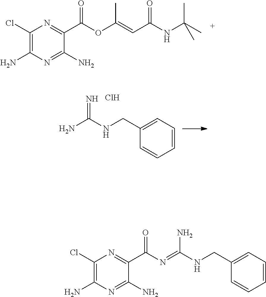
C1=CC=C(CNC(=N)N)C=C1.Cl.C1(Cl)=C(N)N=C(N)C(C(=O)N=C(N)NCC2=CC=CC=C2)=N1.C1(Cl)=C(N)N=C(N)C(C(=O)OC(C)=CC(=O)NC(C)(C)C)=N1
